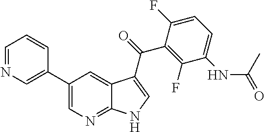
C1(C2=CN=CC=C2)=CN=C2C(=C1)C(C(=O)C1=C(F)C(NC(C)=O)=CC=C1F)=CN2
